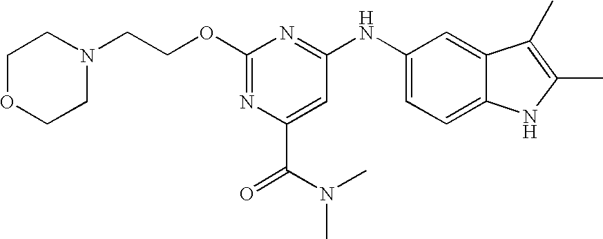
C1(OCCN2CCOCC2)=NC(C(=O)N(C)C)=CC(NC2=CC=C3C(=C2)C(C)=C(C)N3)=N1
